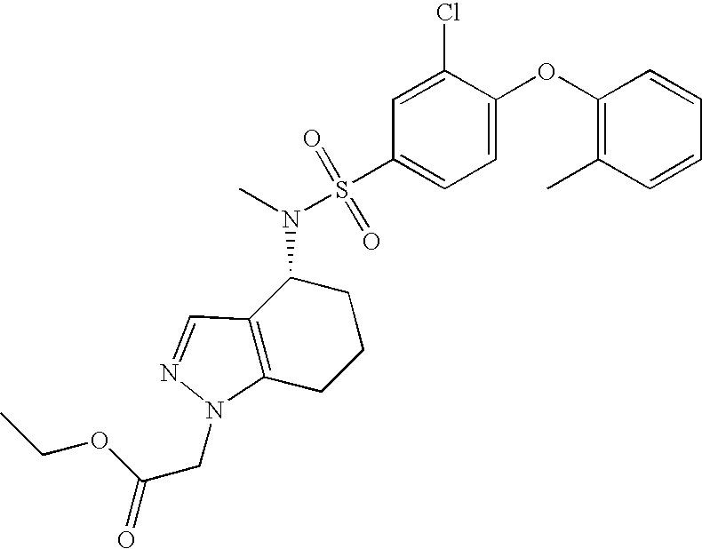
C1(OC2=CC=C(S(N(C)C3C4=C(CCC3)N(CC(=O)OCC)N=C4)(=O)=O)C=C2Cl)=C(C)C=CC=C1
